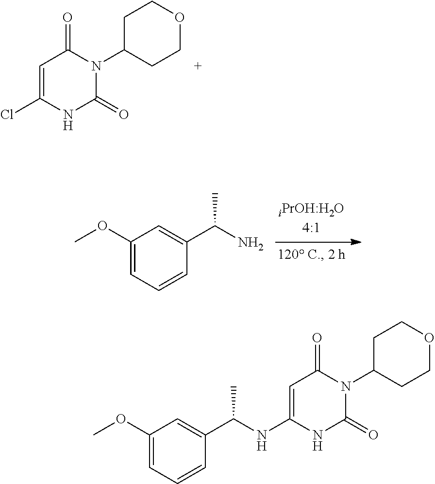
C1=C(Cl)NC(=O)N(C2CCOCC2)C1=O.C1(OC)=CC=CC(C(N)C)=C1.C1(OC)=CC=CC(C(NC2=CC(=O)N(C3CCOCC3)C(=O)N2)C)=C1
